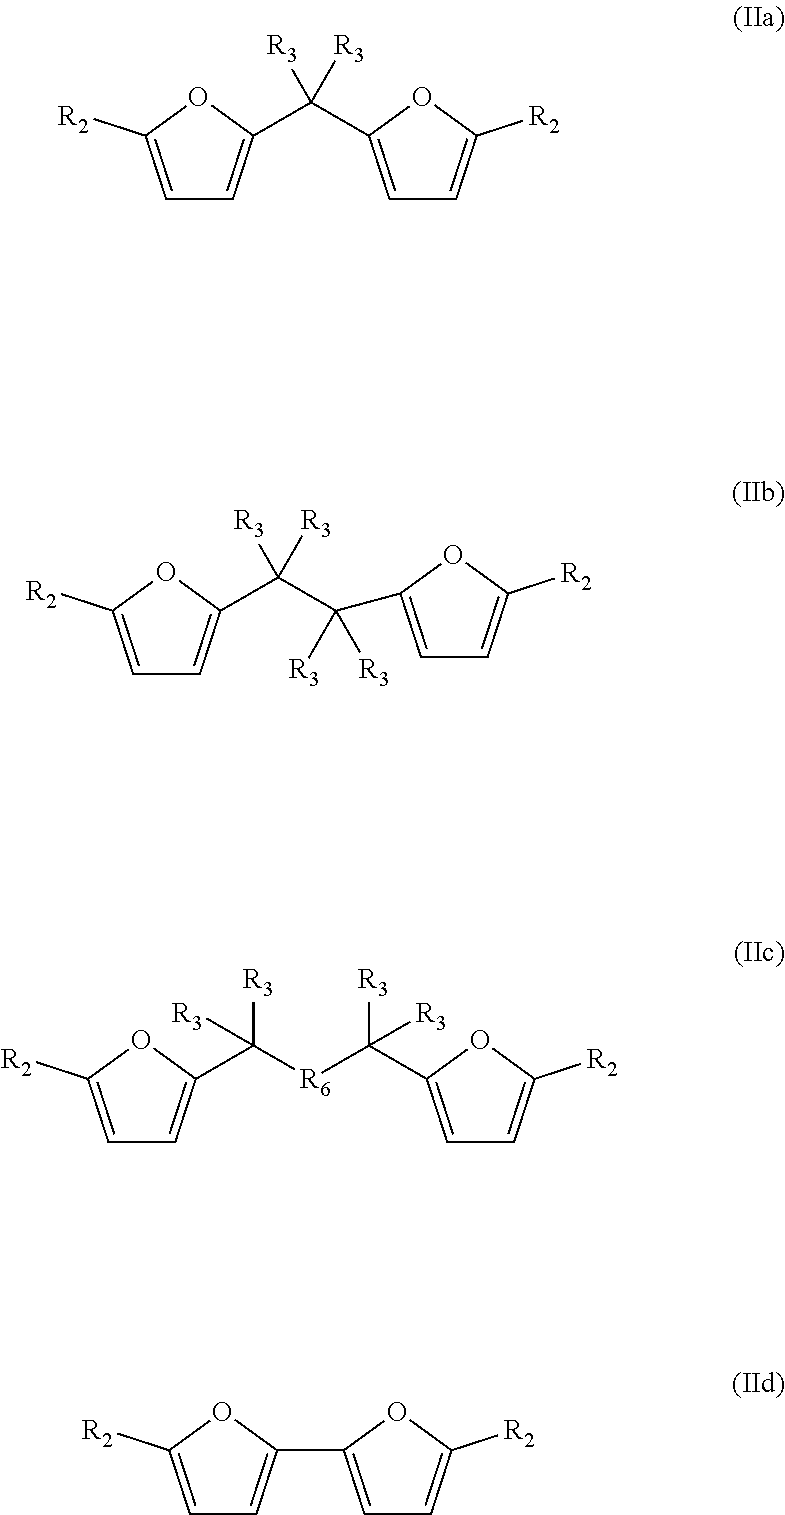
C(C1=CC=C([R2])O1)(C1=CC=C([R2])O1)([R3])[R3].C(C1=CC=C([R2])O1)([R3])([R3])C(C1=CC=C([R2])O1)([R3])[R3].C(C1=CC=C([R2])O1)([R6]C([R3])([R3])C1=CC=C([R2])O1)([R3])[R3].C1=C([R2])OC(C2=CC=C([R2])O2)=C1
